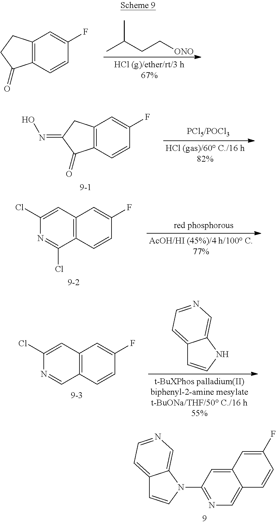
C12=C(C=CC(F)=C1)C(=O)CC2.CC(CC[ONO])C.C12=C(C=CC(F)=C1)C(=O)C(=NO)C2.C12=C(C=C(Cl)N=C1Cl)C=C(F)C=C2.C12=C(C=C(Cl)N=C1)C=C(F)C=C2.C12=CC=NC=C1NC=C2.C12=CC(N3C4=CN=CC=C4C=C3)=NC=C1C=CC(F)=C2
